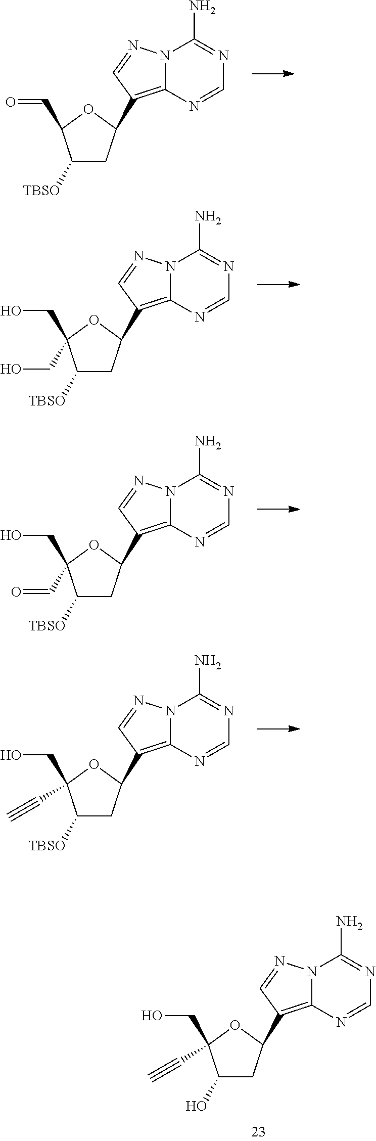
C1([TBSO])CC(C2=C3N(N=C2)C(N)=NC=N3)OC1C=O.C1([TBSO])CC(C2=C3N(N=C2)C(N)=NC=N3)OC1(CO)CO.C1([TBSO])CC(C2=C3N(N=C2)C(N)=NC=N3)OC1(CO)C=O.C1([TBSO])CC(C2=C3N(N=C2)C(N)=NC=N3)OC1(CO)C#C.C1(O)CC(C2=C3N(N=C2)C(N)=NC=N3)OC1(CO)C#C
